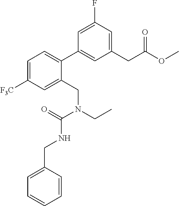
C1=C([F3C])C=C(CN(CC)C(=O)NCC2=CC=CC=C2)C(C2=CC(CC(OC)=O)=CC(F)=C2)=C1
